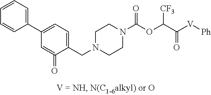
C1(C2=CC=C(CN3CCN(C(OC(C(=O)[V][Ph])[CF3])=O)CC3)C(=O)=C2)=CC=CC=C1
